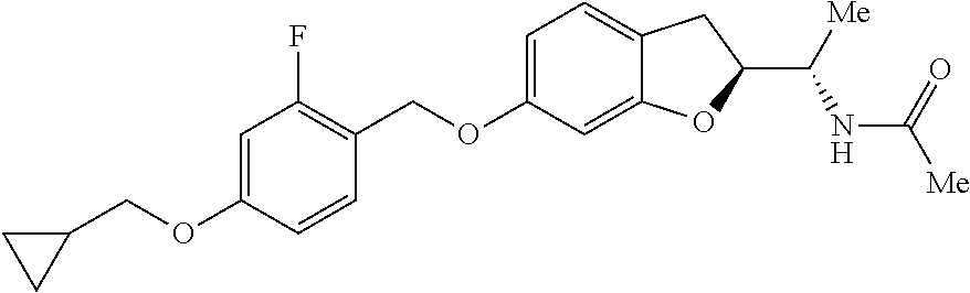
C1=C(OCC2=C(F)C=C(OCC3CC3)C=C2)C=C2C(=C1)CC(C([Me])NC([Me])=O)O2
